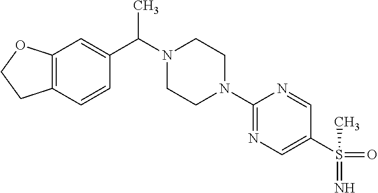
C(N1CCN(C2=NC=C(S(=O)(C)=N)C=N2)CC1)(C)C1=CC2=C(C=C1)CCO2
